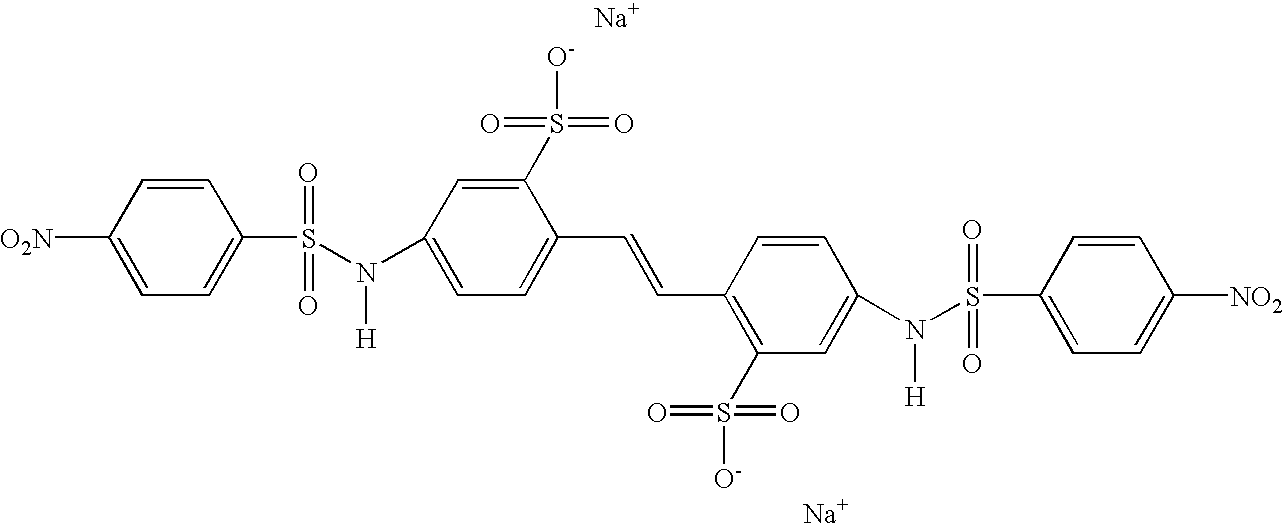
C1=C([O2N])C=CC(S(=O)(=O)N(C2=CC=C(C=CC3=C(S([O-])(=O)=O)C=C(N(S(C4=CC=C([NO2])C=C4)(=O)=O)[H])C=C3)C(S([O-])(=O)=O)=C2)[H])=C1.[Na].[Na]
